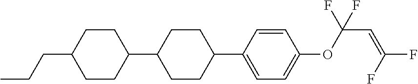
C1C(CCC)CCC(C2CCC(C3=CC=C(OC(C=C(F)F)(F)F)C=C3)CC2)C1
